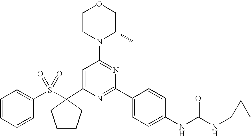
C1(C2(S(C3=CC=CC=C3)(=O)=O)CCCC2)=CC(N2C(C)COCC2)=NC(C2=CC=C(NC(=O)NC3CC3)C=C2)=N1
